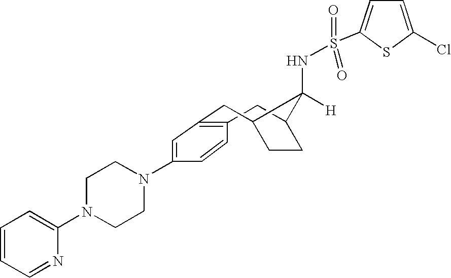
C1C2CCC(CC3=C1C=CC(N1CCN(C4=CC=CC=N4)CC1)=C3)C2([H])NS(=O)(=O)C1=CC=C(Cl)S1
